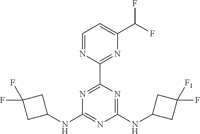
C1(NC2=NC(NC3CC(F)([F1])C3)=NC(C3=NC(C(F)F)=CC=N3)=N2)CC(F)(F)C1
